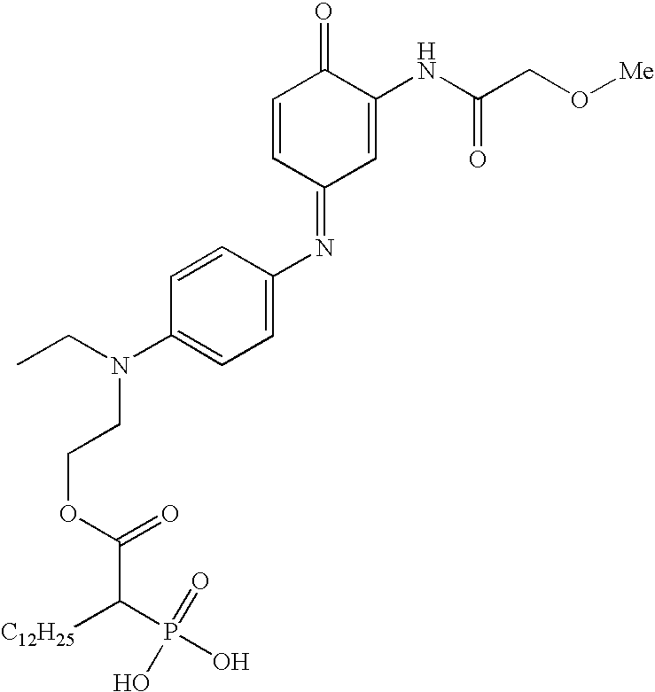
C1=C(N=C2C=C(NC(=O)CO[Me])C(=O)C=C2)C=CC(N(CCOC(=O)C([C12H25])P(O)(=O)O)CC)=C1
